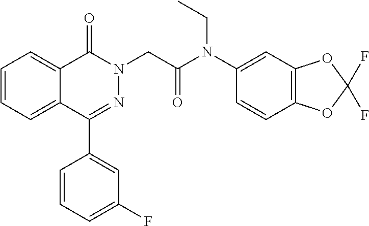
C1=CC=C2C(=C1)C(=O)N(CC(=O)N(C1=CC3=C(C=C1)OC(F)(F)O3)CC)N=C2C1=CC(F)=CC=C1
